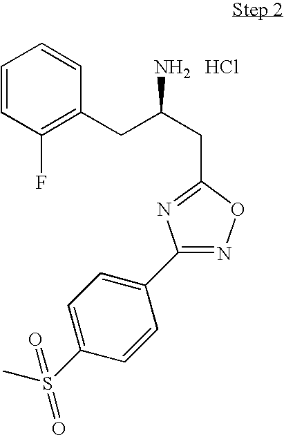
C1=CC(F)=C(CC(CC2=NC(C3=CC=C(S(C)(=O)=O)C=C3)=NO2)N)C=C1.Cl
